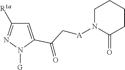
C1=C(C(C[A]N2C(=O)CCCC2)=O)N([G])N=C1[R1a]
